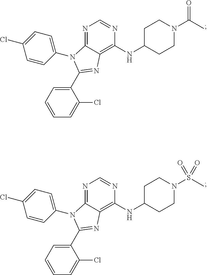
N1=C2C(=C(NC3CCN(C(C)=O)CC3)N=C1)N=C(C1=CC=CC=C1Cl)N2C1=CC=C(Cl)C=C1.N1=C2C(=C(NC3CCN(S(C)(=O)=O)CC3)N=C1)N=C(C1=CC=CC=C1Cl)N2C1=CC=C(Cl)C=C1
